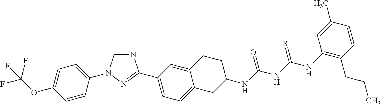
C1=CC(N2C=NC(C3=CC=C4C(=C3)CCC(NC(NC(NC3=C(CCC)C=CC(C)=C3)=S)=O)C4)=N2)=CC=C1OC(F)(F)F
